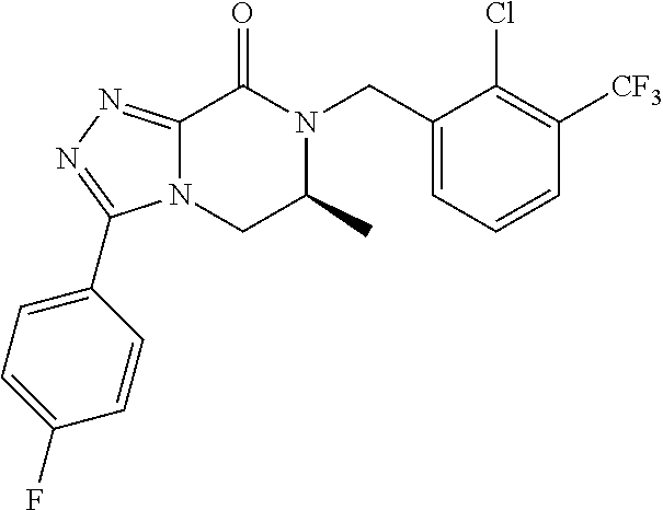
C12=NN=C(C3=CC=C(F)C=C3)N1CC(C)N(CC1=CC=CC([CF3])=C1Cl)C2=O
